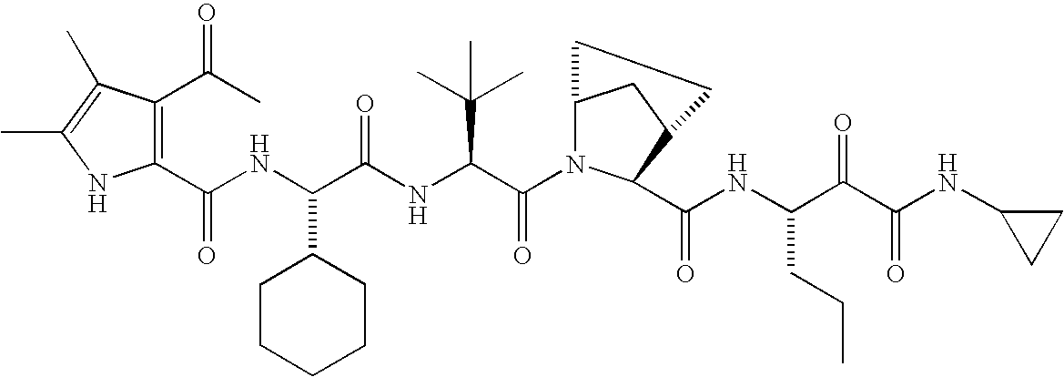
C1(C(=O)NC(C(NC(C(=O)N2C3CC(C2C(NC(C(C(NC2CC2)=O)=O)CCC)=O)CC3)C(C)(C)C)=O)C2CCCCC2)=C(C(=O)C)C(C)=C(C)N1
